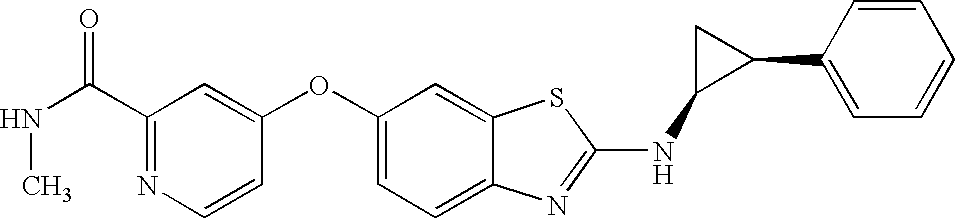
N1=C(C(NC)=O)C=C(OC2=CC=C3C(=C2)SC(NC2C(C4=CC=CC=C4)C2)=N3)C=C1
